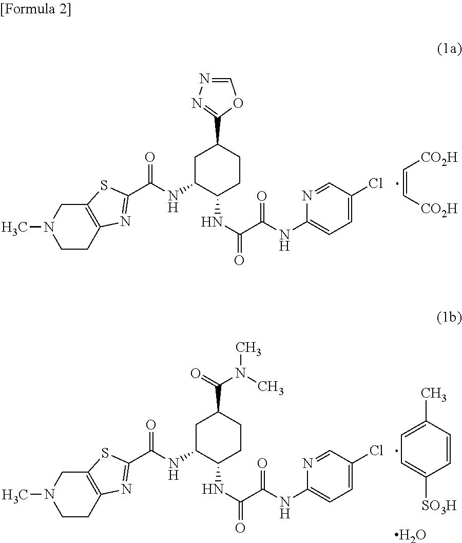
C12=C(CCN(C)C1)N=C(C(NC1C(NC(=O)C(NC3=CC=C(Cl)C=N3)=O)CCC(C3=NN=CO3)C1)=O)S2.C(=C[CO2H])[CO2H].C12=C(CCN(C)C1)N=C(C(NC1C(NC(=O)C(NC3=CC=C(Cl)C=N3)=O)CCC(C(N(C)C)=O)C1)=O)S2.C1=CC(C)=CC=C1[SO3H].O
